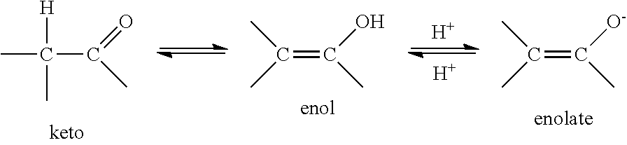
CC(C(=O)C)([H])C.[H].[H].CC(C)=C([O-])C.CC(C)=C(O)C
